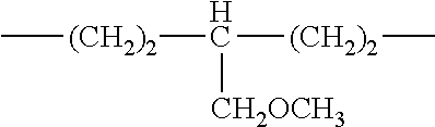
C([(CH2)2]C)([CH2OCH3])[(CH2)2]C
